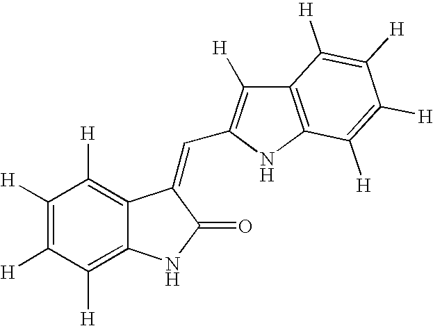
C1([H])=C([H])C([H])=C2C(=C1[H])C(=CC1=C([H])C3=C(N1)C([H])=C([H])C([H])=C3[H])C(=O)N2
